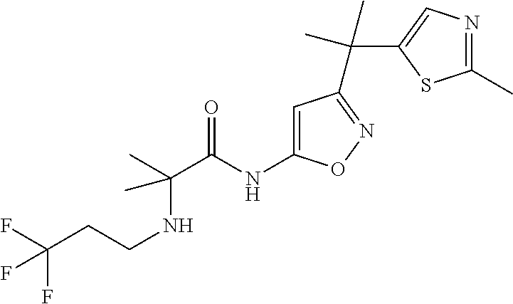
C(C)(C(=O)NC1=CC(C(C2=CN=C(C)S2)(C)C)=NO1)(NCCC(F)(F)F)C
